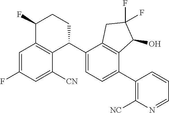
C1=C(F)C=C([CN])C2=C1C(F)CCC2C1=CC=C(C2=C([NC])N=CC=C2)C2=C1CC(F)(F)C2O
